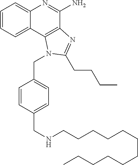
C1=CC=C2C(=C1)N=C(N)C1=C2N(CC2=CC=C(CNCCCCCCCCCCCC)C=C2)C(CCCC)=N1
